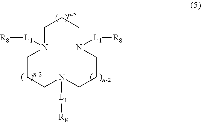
C1N([L1][R8])CCCN([L1][R8])CCCN([L1][R8])CC1
